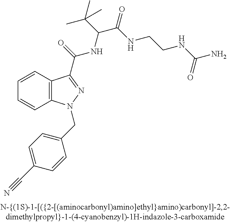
C1=CC2=C(C=C1)N(CC1=CC=C(C#N)C=C1)N=C2C(NC(C(C)(C)C)C(NCCNC(N)=O)=O)=O
